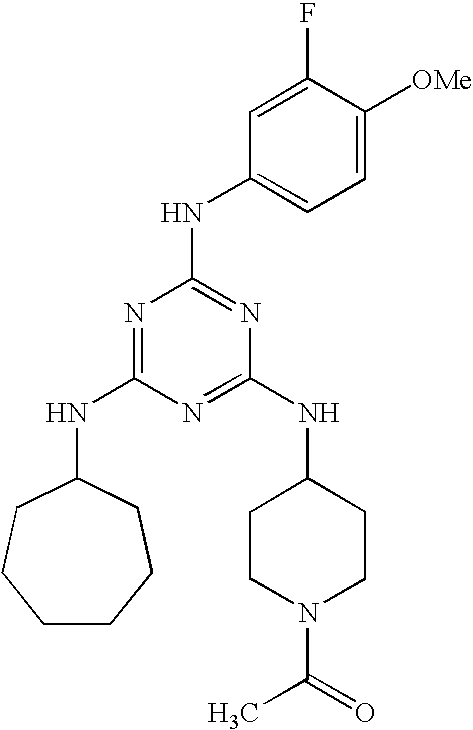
C1CCCC(NC2=NC(NC3=CC=C([OMe])C(F)=C3)=NC(NC3CCN(C(=O)C)CC3)=N2)CC1
